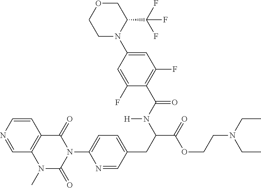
C1=NC=CC2=C1N(C)C(=O)N(C1=CC=C(CC(C(=O)OCCN(CC)CC)N(C(C3=C(F)C=C(N4C(C(F)(F)F)COCC4)C=C3F)=O)[H])C=N1)C2=O
